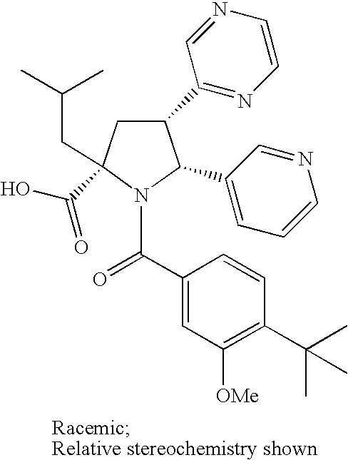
C1(C2=NC=CN=C2)CC(C(O)=O)(CC(C)C)N(C(C2=CC([OMe])=C(C(C)(C)C)C=C2)=O)C1C1=CC=CN=C1
